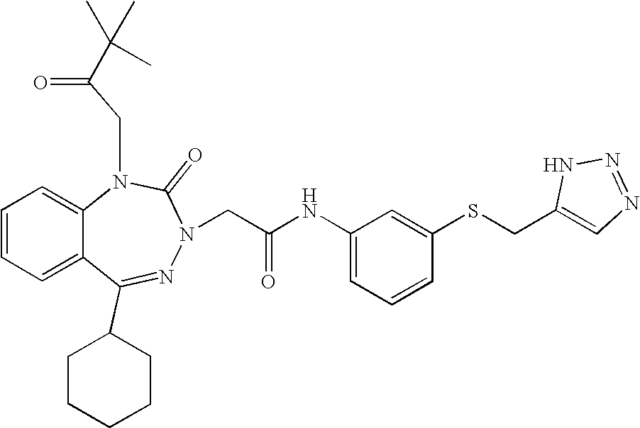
C1=CC=C2C(=C1)N(CC(=O)C(C)(C)C)C(=O)N(CC(NC1=CC=CC(SCC3=CN=NN3)=C1)=O)N=C2C1CCCCC1
